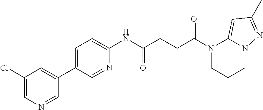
N1(C(CCC(NC2=CC=C(C3=CC(Cl)=CN=C3)C=N2)=O)=O)CCCN2C1=CC(C)=N2
